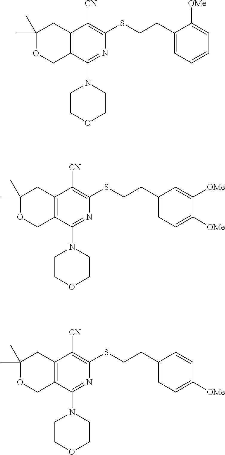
C1(C)(C)OCC2=C(C1)C([CN])=C(SCCC1=CC=CC=C1[OMe])N=C2N1CCOCC1.C1(C)(C)OCC2=C(C1)C([CN])=C(SCCC1=CC=C([OMe])C([OMe])=C1)N=C2N1CCOCC1.C1(C)(C)OCC2=C(C1)C([CN])=C(SCCC1=CC=C([OMe])C=C1)N=C2N1CCOCC1
